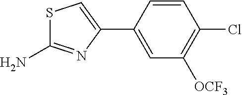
S1C(N)=NC(C2=CC([OCF3])=C(Cl)C=C2)=C1
